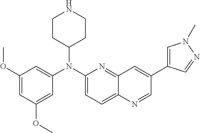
C1(OC)=CC(OC)=CC(N(C2=CC=C3C(=N2)C=C(C2=CN(C)N=C2)C=N3)C2CCNCC2)=C1
